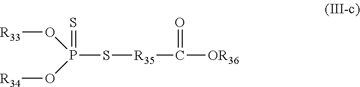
P(S[R35]C(=O)[OR36])(O[R33])(O[R34])=S
